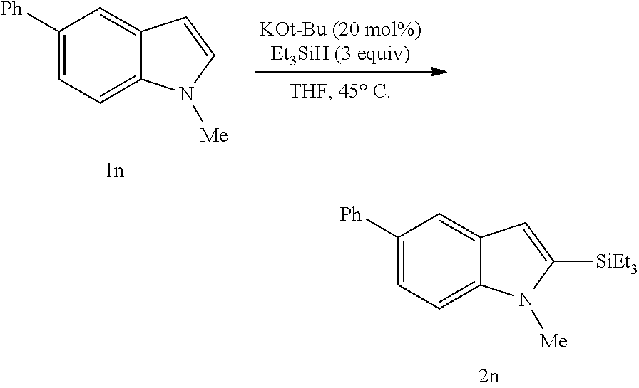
C1([Ph])=CC=C2C(=C1)C=C([SiEt3])N2[Me].C1([Ph])=CC=C2C(=C1)C=CN2[Me]
